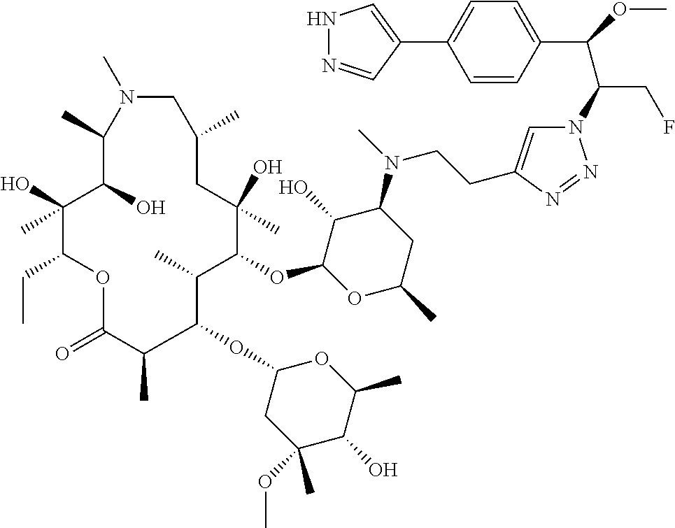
O(C)C(C(CF)N1C=C(CCN(C2C(O)C(OC3C(C)C(OC4CC(OC)(C)C(O)C(C)O4)C(C)C(=O)OC(CC)C(O)(C)C(O)C(C)N(C)CC(C)CC3(O)C)OC(C)C2)C)N=N1)C1=CC=C(C2=CNN=C2)C=C1
